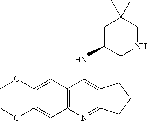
C1(OC)=CC2=C(C=C1OC)C(NC1CNCC(C)(C)C1)=C1C(=N2)CCC1
